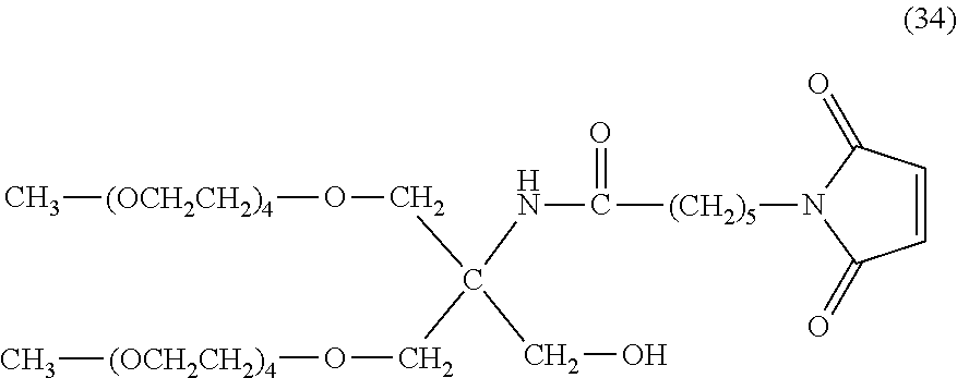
C[(OCH2CH2)4]OCC(CO[(OCH2CH2)4]C)(NC([(CH2)5]N1C(=O)C=CC1=O)=O)CO
